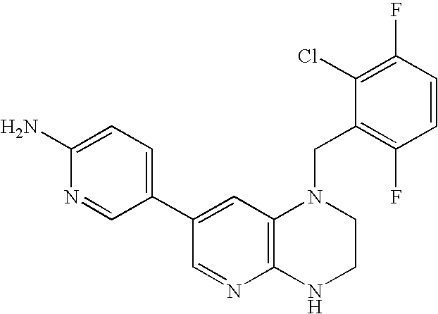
C12=C(C=C(C3=CC=C(N)N=C3)C=N1)N(CC1=C(F)C=CC(F)=C1Cl)CCN2
